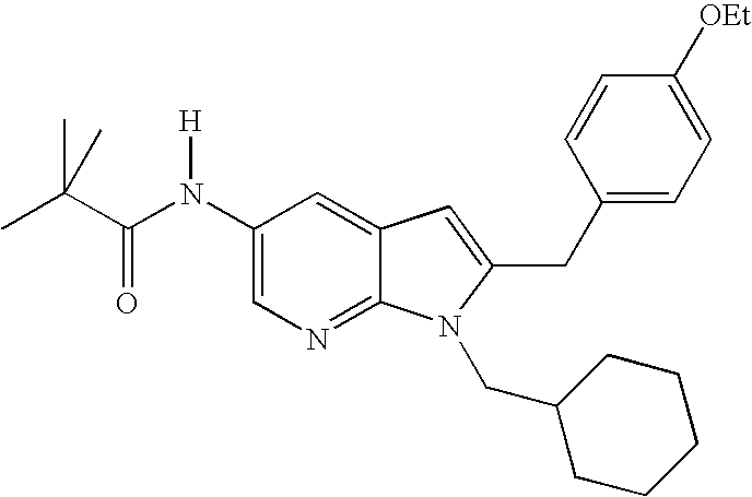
N1=C2C(=CC(N(C(C(C)(C)C)=O)[H])=C1)C=C(CC1=CC=C([OEt])C=C1)N2CC1CCCCC1
